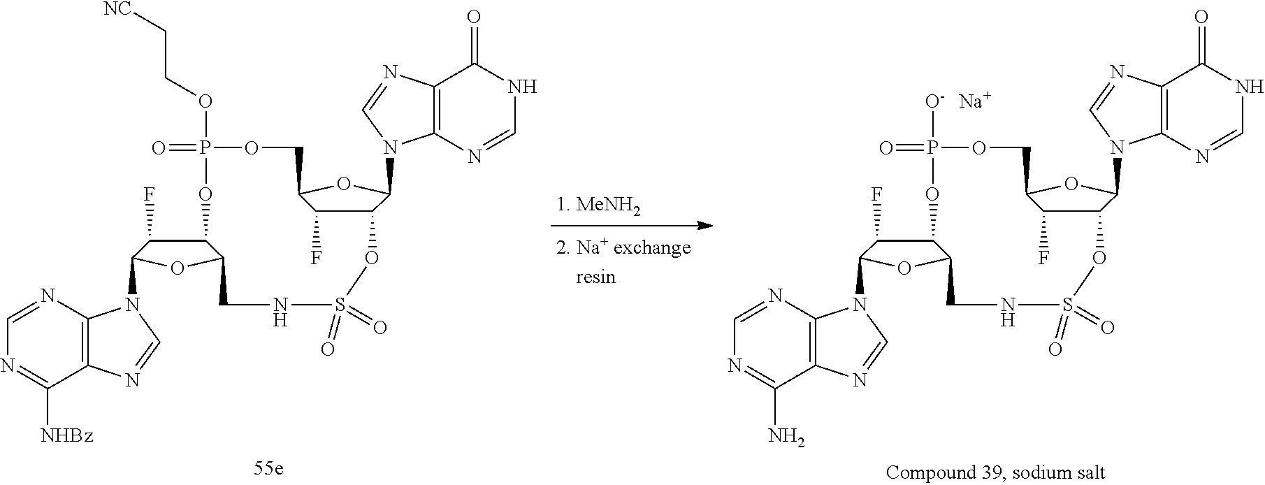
C12C(F)C(OC1N1C3=C(C(=O)NC=N3)N=C1)COP(=O)(OCC[NC])OC1C(F)C(N3C4=C(N=C3)C([NHBz])=NC=N4)OC1CNS(=O)(=O)O2.C12C(F)C(OC1N1C3=C(C(=O)NC=N3)N=C1)COP(=O)([O-])OC1C(F)C(N3C4=C(N=C3)C(N)=NC=N4)OC1CNS(=O)(=O)O2.[Na]
